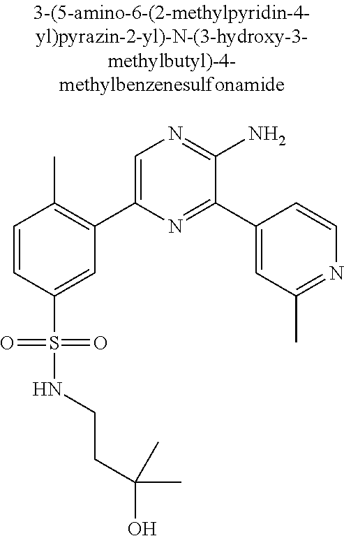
C1=CC(S(=O)(=O)NCCC(C)(O)C)=CC(C2=CN=C(N)C(C3=CC(C)=NC=C3)=N2)=C1C
